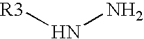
[R3]NN
